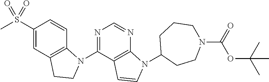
C1(S(C)(=O)=O)=CC2=C(C=C1)N(C1=NC=NC3=C1C=CN3C1CCCN(C(OC(C)(C)C)=O)CC1)CC2
